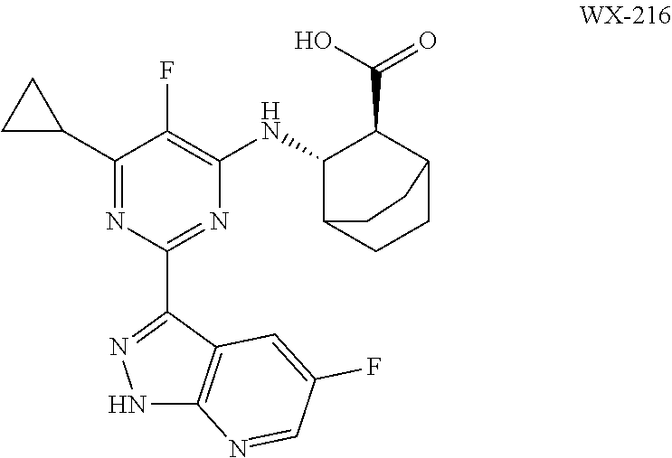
C1(C2CC2)=NC(C2=NNC3=C2C=C(F)C=N3)=NC(NC2C3CCC(C2C(O)=O)CC3)=C1F
